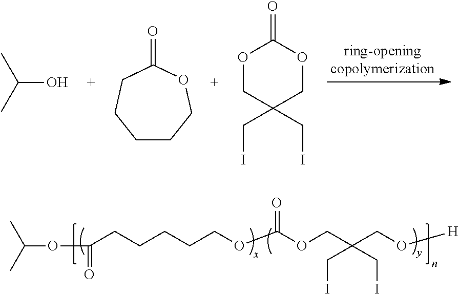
C(CCCCOC(OCC(CO[H])(CI)CI)=O)C(=O)OC(C)C.O1CC(CI)(CI)COC1=O.C1(=O)CCCCCO1.C(O)(C)C
